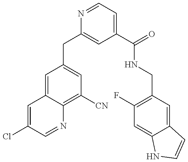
C1(CC2=CC(C(=O)NCC3=C(F)C=C4C(=C3)C=CN4)=CC=N2)=CC([CN])=C2C(=C1)C=C(Cl)C=N2
